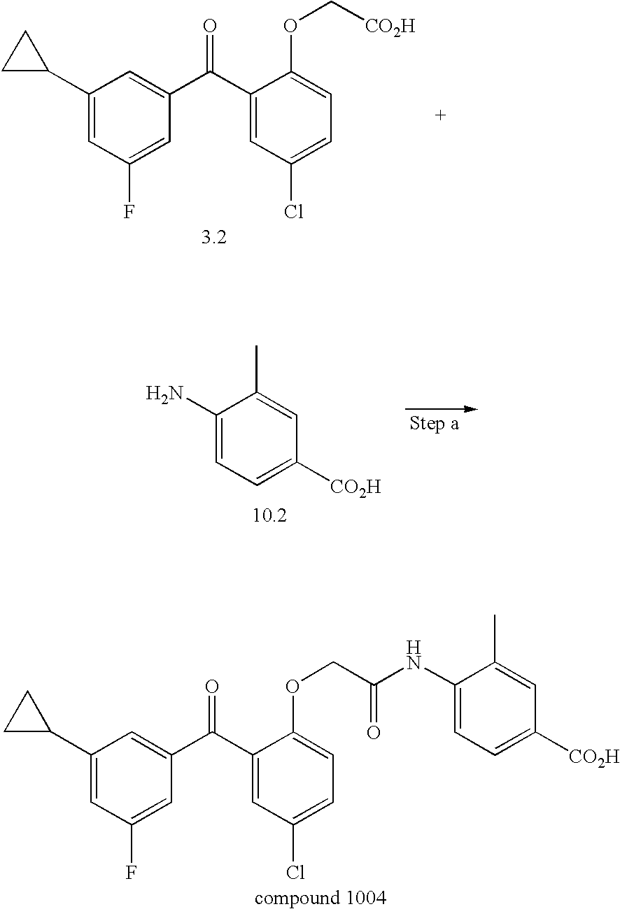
C1(NC(COC2=CC=C(Cl)C=C2C(C2=CC(C3CC3)=CC(F)=C2)=O)=O)=CC=C([CO2H])C=C1C.C1(C(C2=CC(C3CC3)=CC(F)=C2)=O)=CC(Cl)=CC=C1OC[CO2H].C1(N)=CC=C([CO2H])C=C1C
